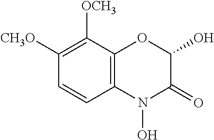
C1([CH3O])=C([OCH3])C2=C(C=C1)N(O)C(=O)C(O)O2
